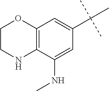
C12=C(C(NC)=CC(C(C)(C)C)=C1)NCCO2
